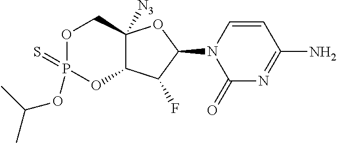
N1(C2OC3([N3])C(C2F)OP(=S)(OC(C)C)OC3)C(=O)N=C(N)C=C1
